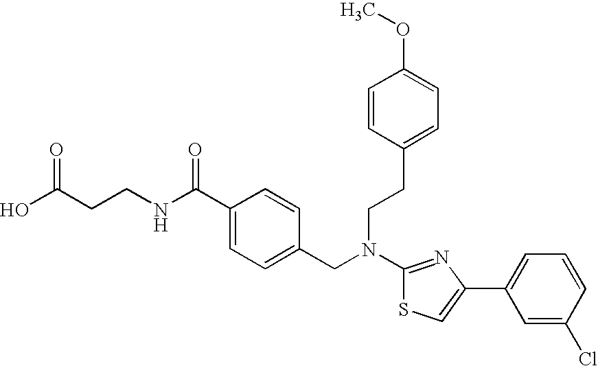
N(C1=NC(C2=CC=CC(Cl)=C2)=CS1)(CC1=CC=C(C(NCCC(O)=O)=O)C=C1)CCC1=CC=C(OC)C=C1
